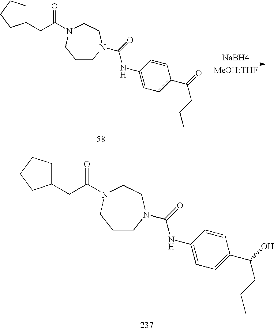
[NaBH4].C1CN(C(NC2=CC=C(C(=O)CCC)C=C2)=O)CCN(C(CC2CCCC2)=O)C1.C1CN(C(NC2=CC=C(C(CCC)O)C=C2)=O)CCN(C(CC2CCCC2)=O)C1
